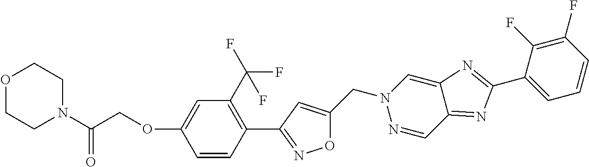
C1=CC(C2=NOC(CN3N=CC4=NC(C5=CC=CC(F)=C5F)=NC4=C3)=C2)=C(C(F)(F)F)C=C1OCC(N1CCOCC1)=O
